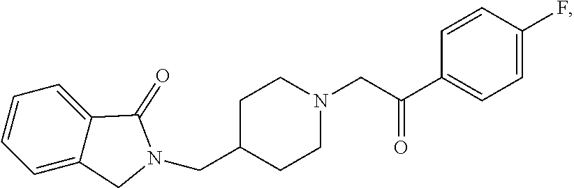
C1C(CN2CC3=CC=CC=C3C2=O)CCN(CC(C2=CC=C(F)C=C2)=O)C1
